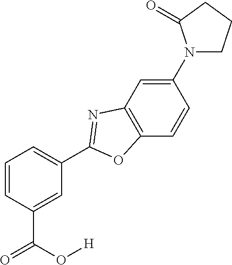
C1=C(C(O[H])=O)C=CC=C1C1=NC2=C(C=CC(N3CCCC3=O)=C2)O1
